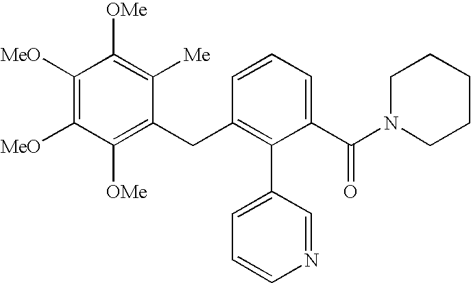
C1([MeO])=C([MeO])C([OMe])=C(CC2=C(C3=CC=CN=C3)C(C(N3CCCCC3)=O)=CC=C2)C([Me])=C1[OMe]
